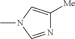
N1=CN(C)C=C1[Me]
